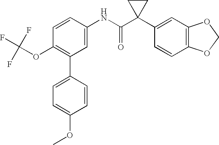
C1(NC(C2(C3=CC4=C(C=C3)OCO4)CC2)=O)=CC(C2=CC=C(OC)C=C2)=C(OC(F)(F)F)C=C1
